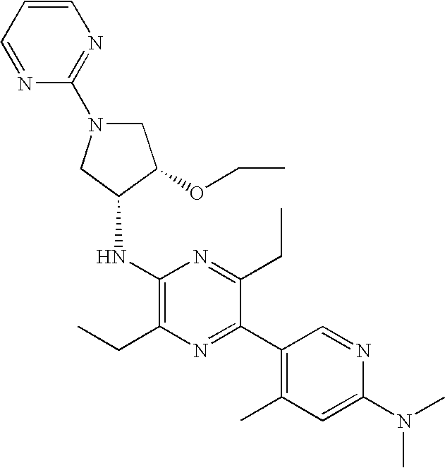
C1N(C2=NC=CC=N2)CC(NC2=C(CC)N=C(C3=C(C)C=C(N(C)C)N=C3)C(CC)=N2)C1OCC
